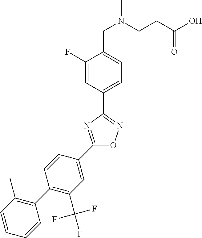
C1(F)=CC(C2=NOC(C3=CC(C(F)(F)F)=C(C4=C(C)C=CC=C4)C=C3)=N2)=CC=C1CN(CCC(O)=O)C
